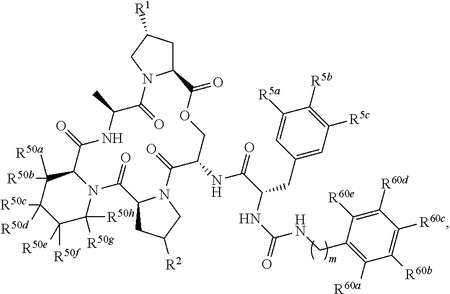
C12CC([R1])CN1C(=O)C(C)NC(=O)C1C([R50b])([R50a])C([R50c])([R50d])C([R50f])([R50e])C([R50h])([R50g])N1C(=O)C1CC([R2])CN1C(=O)C(NC(C(NC(=O)NCC1=C([R60a])C([R60b])=C([R60c])C([R60d])=C1[R60e])CC1=CC([R5c])=C([R5b])C([R5a])=C1)=O)COC2=O
